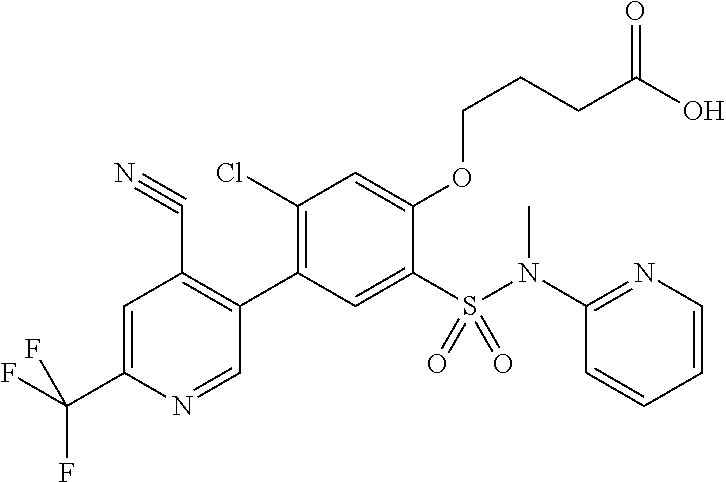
C(C1=CC(C#N)=C(C2=C(Cl)C=C(OCCCC(O)=O)C(S(=O)(=O)N(C3=NC=CC=C3)C)=C2)C=N1)(F)(F)F
